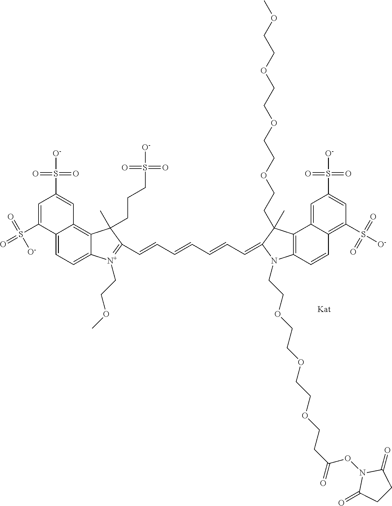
C12=CC=C3C(=C1C=C(S(=O)(=O)[O-])C=C2S(=O)(=O)[O-])C(CCCS(=O)(=O)[O-])(C)C(C=CC=CC=CC=C1C(C)(CCOCCOCCOCCOC)C2=C(C=CC4=C(S([O-])(=O)=O)C=C(S(=O)(=O)[O-])C=C42)N1CCOCCOCCOCCC(ON1C(=O)CCC1=O)=O)=[N+]3CCOC
